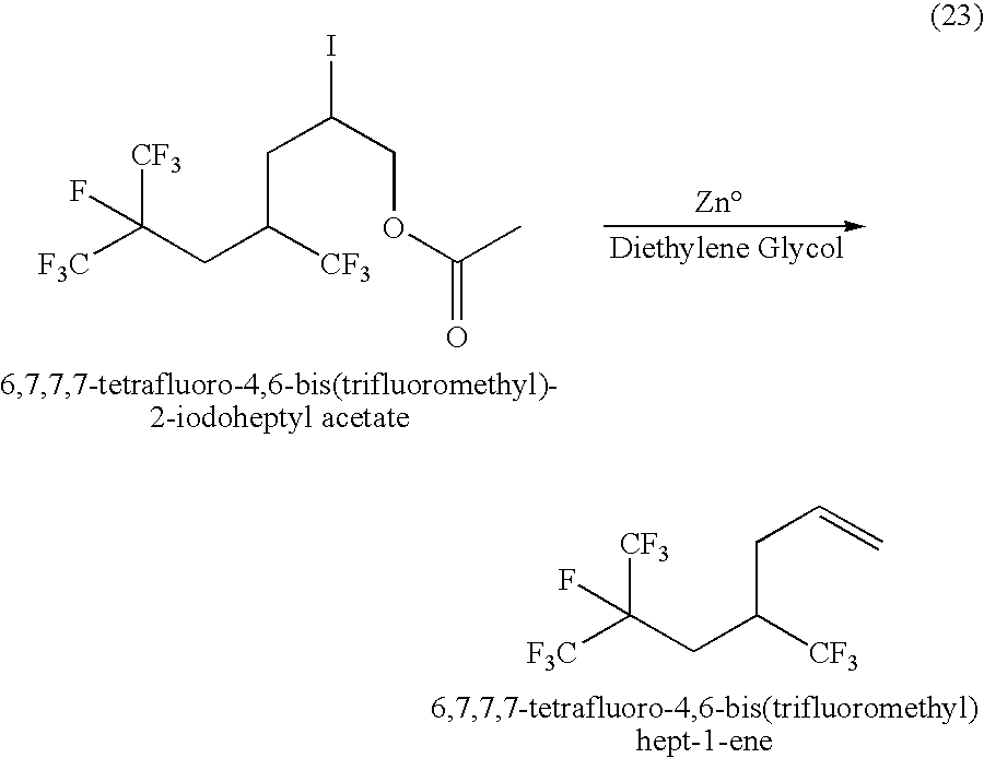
[F3C]C(CC([CF3])CC(I)COC(=O)C)([CF3])F.[F3C]C(CC([CF3])CC=C)([CF3])F
